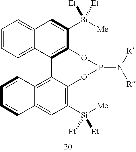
C12=CC=CC=C1C1=C(C([Si]([Me])([Et])[Et])=C2)OP(N([R])[R])OC2=C([Si]([Me])([Et])[Et])C=C3C(=C12)C=CC=C3
